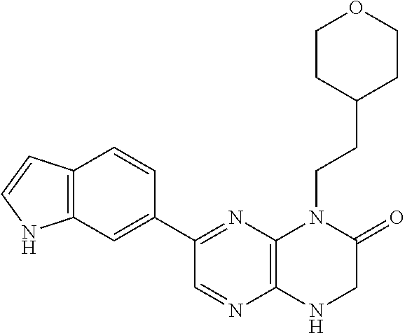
C12=C(N=C(C3=CC4=C(C=C3)C=CN4)C=N1)N(CCC1CCOCC1)C(=O)CN2
